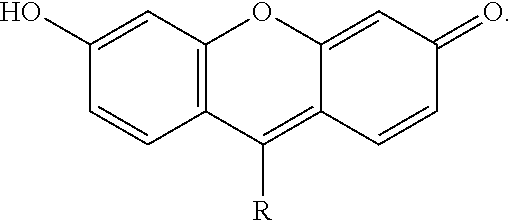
C12=C(C=C(O)C=C1)OC1=CC(=O)C=CC1=C2[R]
